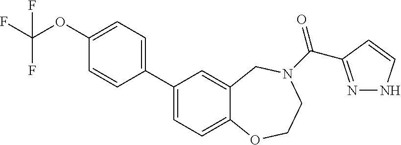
C1(C2=CC=C(OC(F)(F)F)C=C2)=CC=C2C(=C1)CN(C(=O)C1=NNC=C1)CCO2
